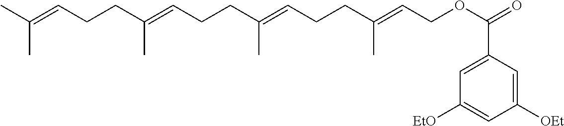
CC(=CCCC(=CCCC(=CCCC(=CCOC(=O)C1=CC([EtO])=CC([OEt])=C1)C)C)C)C
